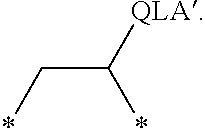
C(C([QLA])*)*
